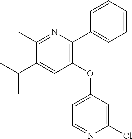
C1(C)=NC(C2=CC=CC=C2)=C(OC2=CC=NC(Cl)=C2)C=C1C(C)C
